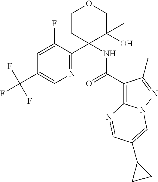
C1=C(F)C(C2(NC(C3=C4N(N=C3C)C=C(C3CC3)C=N4)=O)C(O)(C)COCC2)=NC=C1C(F)(F)F
